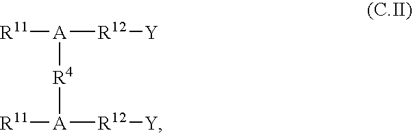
[R11][A]([R12][Y])[R4][A]([R11])[R12][Y]
